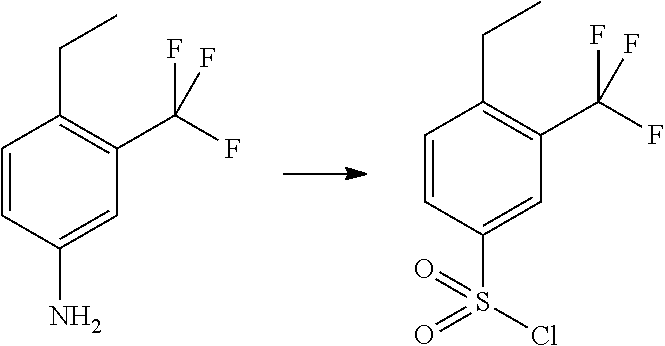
C1=CC(S(=O)(=O)Cl)=CC(C(F)(F)F)=C1CC.C1=CC(N)=CC(C(F)(F)F)=C1CC
